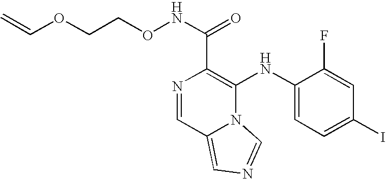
N1=CC2=CN=CN2C(NC2=CC=C(I)C=C2F)=C1C(NOCCOC=C)=O
